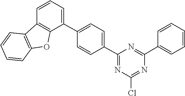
C1=CC=CC=C1C1=NC(C2=CC=C(C3=CC=CC4=C3OC3=C4C=CC=C3)C=C2)=NC(Cl)=N1
